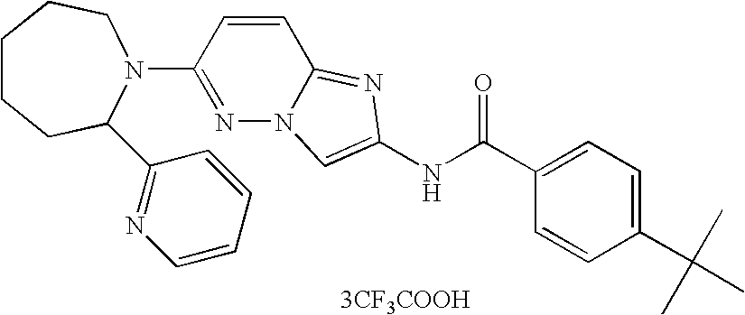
[3CF3COOH].C1=CC(C(C)(C)C)=CC=C1C(NC1=CN2N=C(N3CCCCCC3C3=NC=CC=C3)C=CC2=N1)=O
